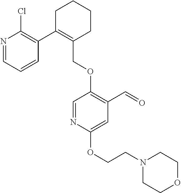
C1C(C2=C(Cl)N=CC=C2)=C(COC2=C(C=O)C=C(OCCN3CCOCC3)N=C2)CCC1
